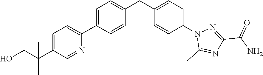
C1=C(C(CO)(C)C)C=NC(C2=CC=C(CC3=CC=C(N4C(C)=NC(C(N)=O)=N4)C=C3)C=C2)=C1
